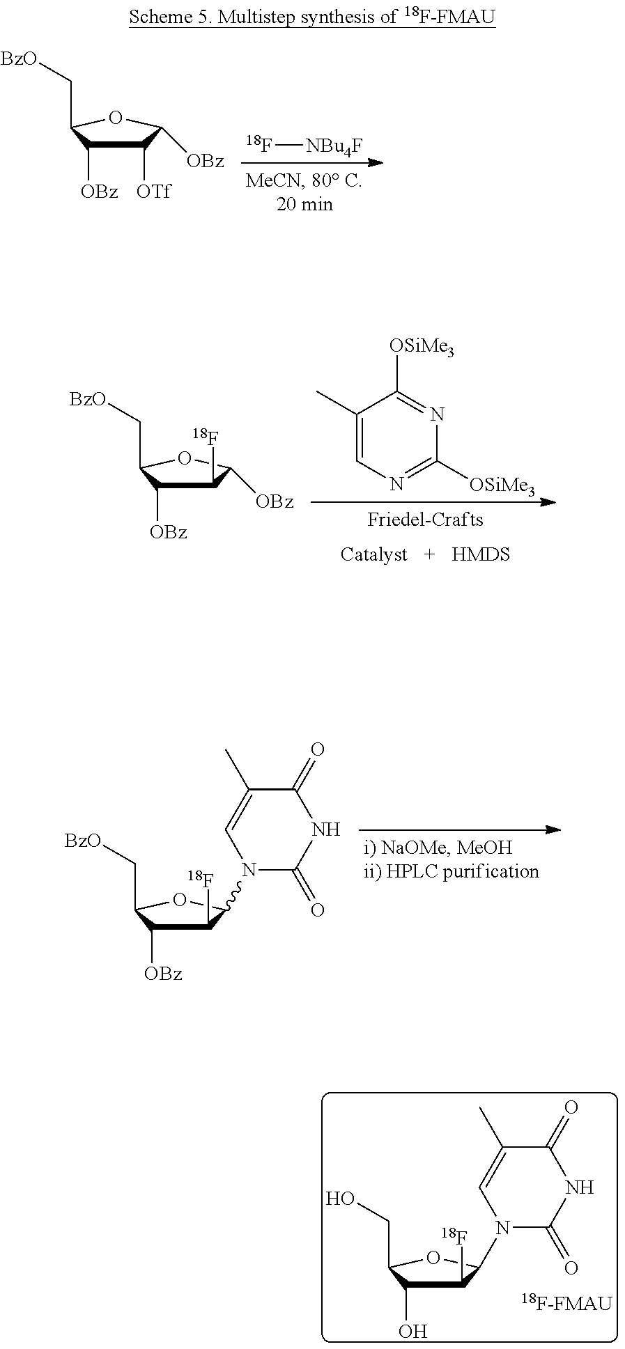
[NBu4F][18F].C1([OTf])C([OBz])C(C[BzO])OC1[OBz].C1([18F])C([OBz])C(C[BzO])OC1[OBz].C1(C)=CN=C([OSiMe3])N=C1[OSiMe3].C1([18F])C([OBz])C(C[BzO])OC1N1C(=O)NC(=O)C(C)=C1.C1([18F])C(O)C(CO)OC1N1C(=O)NC(=O)C(C)=C1.[18F-FMAU]
